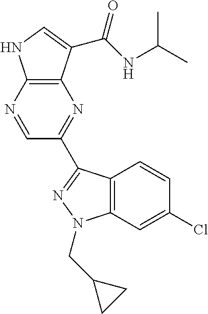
C12=C(C(C(NC(C)C)=O)=CN1)N=C(C1=NN(CC3CC3)C3=C1C=CC(Cl)=C3)C=N2
